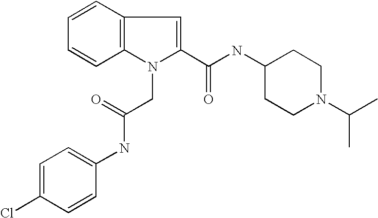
C1=CC2=C(C=C1)N(CC(=O)NC1=CC=C(Cl)C=C1)C(C(NC1CCN(C(C)C)CC1)=O)=C2
